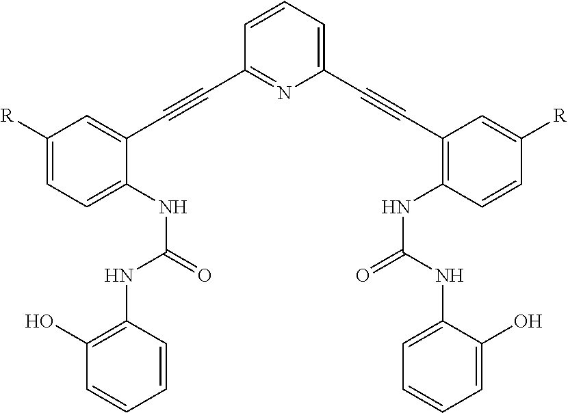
C1(C#CC2=C(NC(=O)NC3=CC=CC=C3O)C=CC([R])=C2)=CC=CC(C#CC2=CC([R])=CC=C2NC(=O)NC2=C(O)C=CC=C2)=N1
